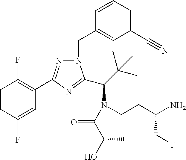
N1(CC2=CC(C#N)=CC=C2)N=C(C2=C(F)C=CC(F)=C2)N=C1C(C(C)(C)C)N(CCC(N)CF)C(C(O)C)=O
